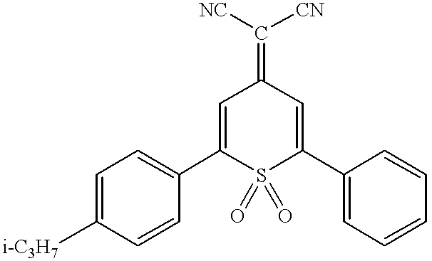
C1=C([i-C3H7])C=CC(C2=CC(=C([NC])[CN])C=C(C3=CC=CC=C3)S2(=O)=O)=C1
